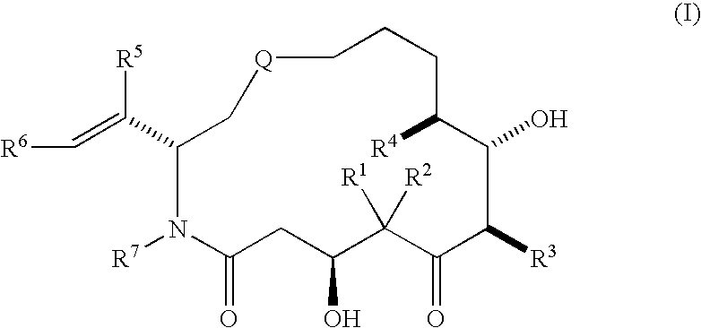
C1(C(=C[R6])[R5])N([R7])C(=O)CC(O)C([R1])([R2])C(=O)C([R3])C(O)C([R4])CCC(C)[Q]C1
